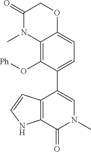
[Ph]OC1=C2C(=CC=C1C1=CN(C)C(=O)C3=C1C=CN3)OCC(=O)N2C
